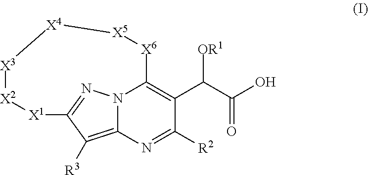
[X6]1C2=C(C(C(O)=O)[OR1])C([R2])=NC3=C([R3])C(=NN23)[X1][X2][X3][X4][X5]1
